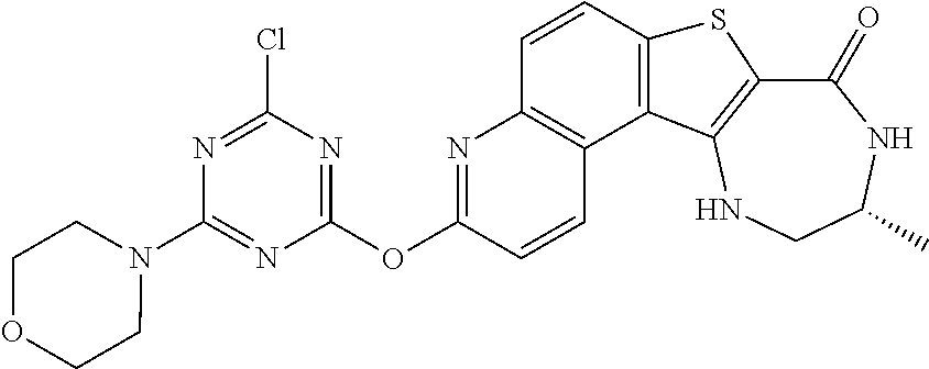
C1(=O)C2=C(NCC(C)N1)C1=C(S2)C=CC2=C1C=CC(OC1=NC(Cl)=NC(N3CCOCC3)=N1)=N2
